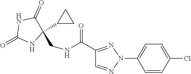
C1=CC(Cl)=CC=C1N1N=C(C(NCC2(C3CC3)C(=O)NC(=O)N2)=O)C=N1
